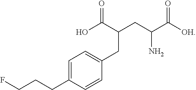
C1=C(CCCF)C=CC(CC(CC(C([OH])=O)N)C(O)=O)=C1
